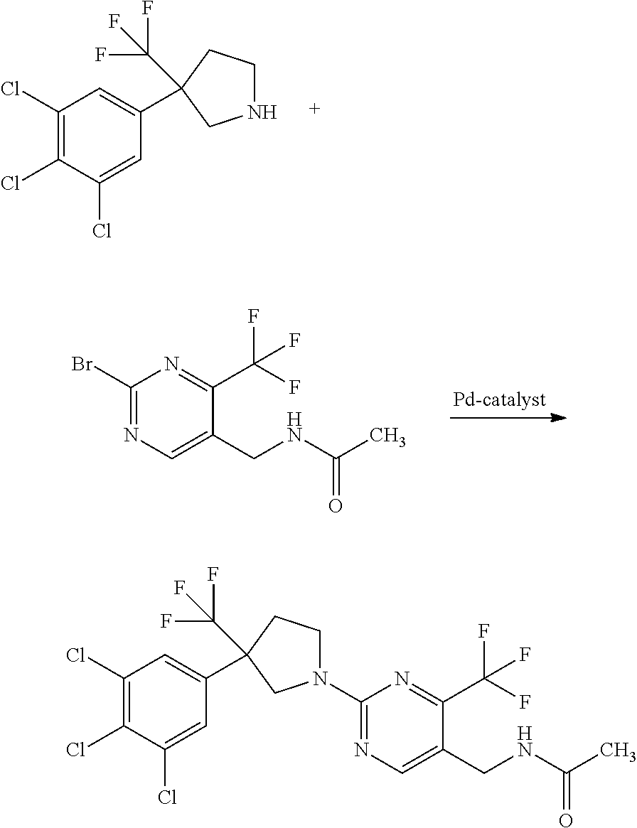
C1(Cl)=C(Cl)C(Cl)=CC(C2(C(F)(F)F)CCNC2)=C1.C1(Br)=NC=C(CNC(C)=O)C(C(F)(F)F)=N1.C1(Cl)=C(Cl)C(Cl)=CC(C2(C(F)(F)F)CCN(C3=NC=C(CNC(C)=O)C(C(F)(F)F)=N3)C2)=C1
